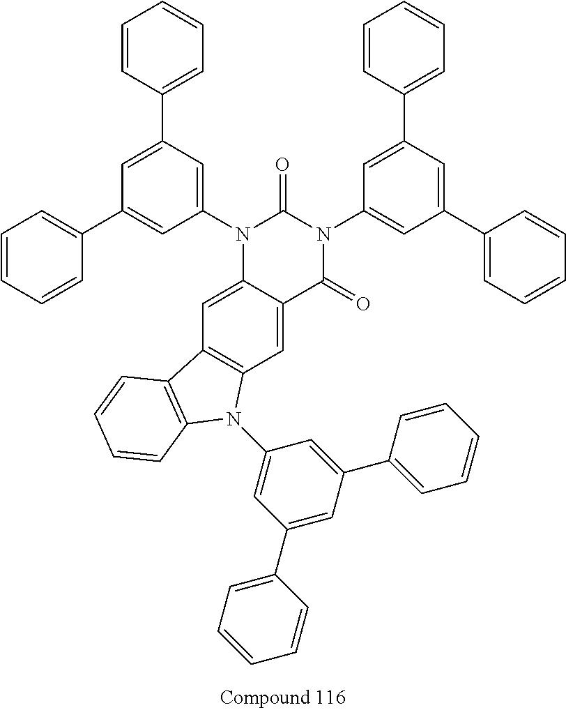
C1=C(C2=CC=CC=C2)C=C(N2C3=CC4=C(C=C3C(=O)N(C3=CC(C5=CC=CC=C5)=CC(C5=CC=CC=C5)=C3)C2=O)N(C2=CC(C3=CC=CC=C3)=CC(C3=CC=CC=C3)=C2)C2=C4C=CC=C2)C=C1C1=CC=CC=C1
